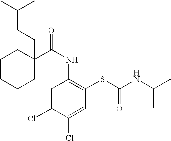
C1CCCC(CCC(C)C)(C(NC2=C(SC(=O)NC(C)C)C=C(Cl)C(Cl)=C2)=O)C1
